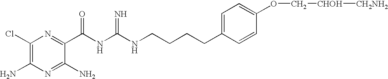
C1(Cl)=C(N)N=C(N)C(C(NC(NCCCCC2=CC=C(OC[CHOH][CH2NH2])C=C2)=N)=O)=N1
